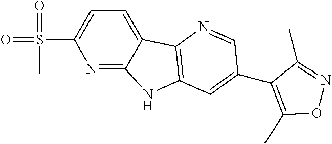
C12=CC=C(S(=O)(=O)C)N=C1NC1=C2N=CC(C2=C(C)ON=C2C)=C1
